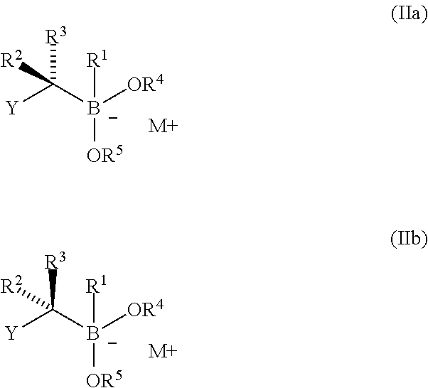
[Y]C([B-]([OR4])([OR5])[R1])([R3])[R2].[M+].[Y]C([B-]([OR4])([OR5])[R1])([R3])[R2].[M+]
